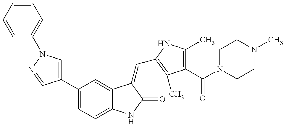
C1=CC=CC=C1N1C=C(C2=CC=C3C(=C2)C(=CC2=C(C)C(C(N4CCN(C)CC4)=O)=C(C)N2)C(=O)N3)C=N1
